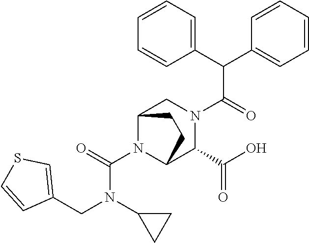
C(N(C1CC1)CC1=CSC=C1)(N1C2C(C(=O)O)N(C(C(C3=CC=CC=C3)C3=CC=CC=C3)=O)CC1CC2)=O
